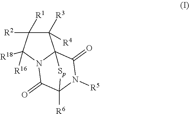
C1([R4])([R3])C([R2])([R1])C([R18])([R16])N2C13C(=O)N([R5])C([R6])(C2=O)[Sp]3
